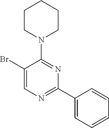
BrC1=CN=C(C2=CC=CC=C2)N=C1N1CCCCC1
